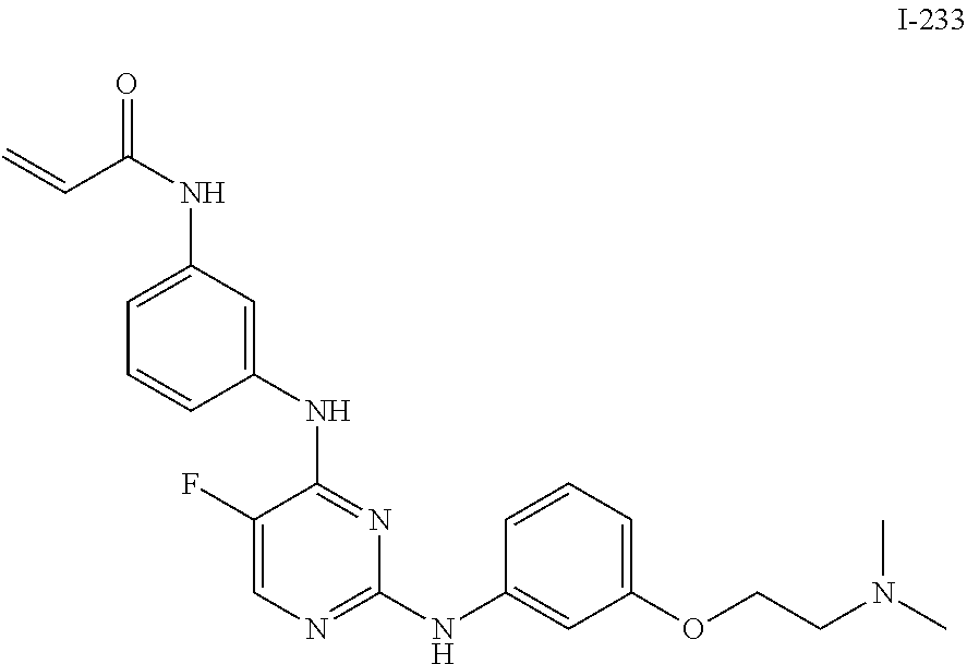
C1(NC2=CC(NC(C=C)=O)=CC=C2)=NC(NC2=CC(OCCN(C)C)=CC=C2)=NC=C1F
